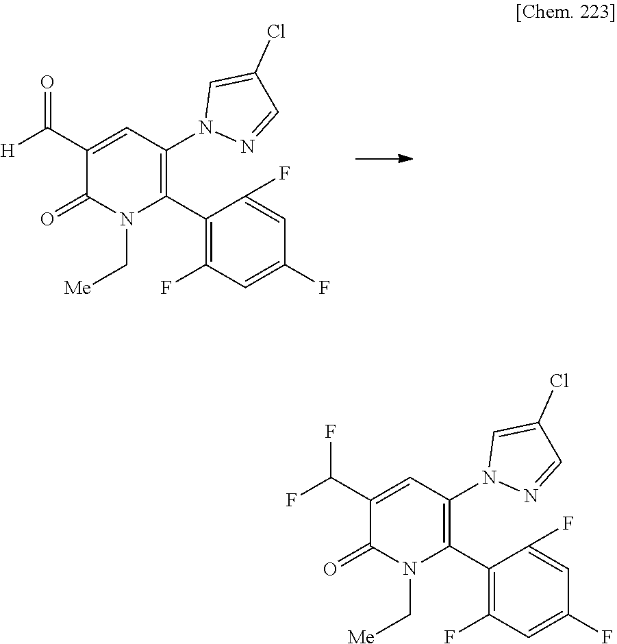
C1(C([H])=O)=CC(N2N=CC(Cl)=C2)=C(C2=C(F)C=C(F)C=C2F)N(C[Me])C1=O.C1(C(F)F)=CC(N2N=CC(Cl)=C2)=C(C2=C(F)C=C(F)C=C2F)N(C[Me])C1=O
